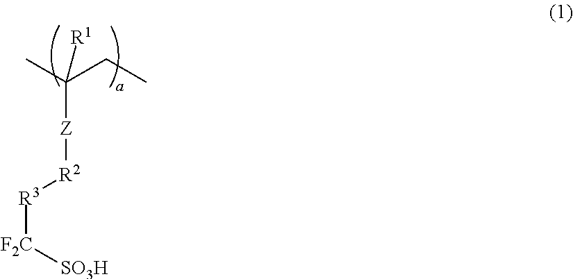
CC(CC)([Z][R2][R3][F2C][SO3H])[R1]
